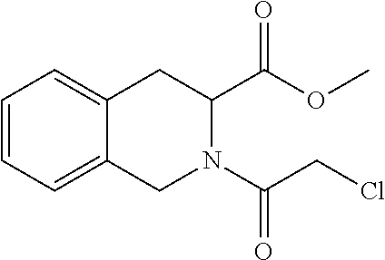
C1=CC=C2C(=C1)CC(C(OC)=O)N(C(CCl)=O)C2
